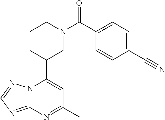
N12C(=NC=N1)N=C(C)C=C2C1CN(C(=O)C2=CC=C(C#N)C=C2)CCC1
